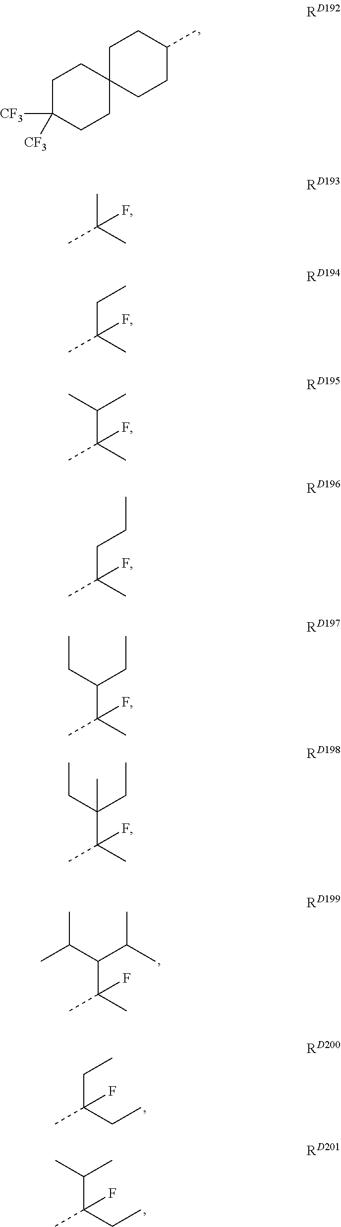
C1C([CF3])([CF3])CCC2(C1)CCC(C)CC2.CC(C(C(C)C)C(C)(C)F)C.C(C)C(CC)(C)F.C(C)(C(CC)(C)F)C.CC(C)(C)F.CC(C)(CC)F.CC(C)(C(C)C)F.CC(C)(CCC)F.CC(C)(C(CC)CC)F.CC(C)(C(CC)(CC)C)F
